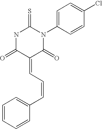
ClC1=CC=C(N2C(=O)C(=CC=CC3=CC=CC=C3)C(=O)NC2=S)C=C1
